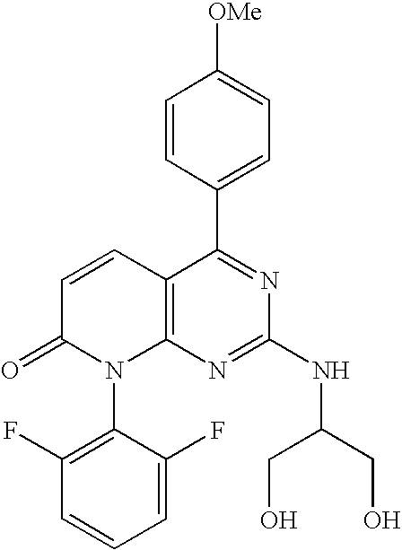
C1=CC(C2=NC(NC(CO)CO)=NC3=C2C=CC(=O)N3C2=C(F)C=CC=C2F)=CC=C1[OMe]
